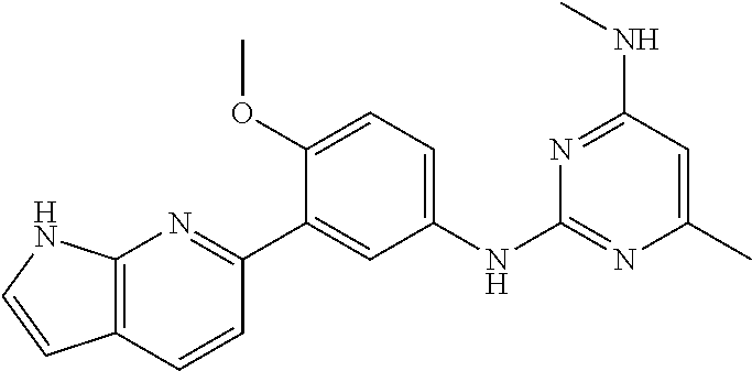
C1(NC2=NC(C)=CC(NC)=N2)=CC=C(OC)C(C2=NC3=C(C=C2)C=CN3)=C1
